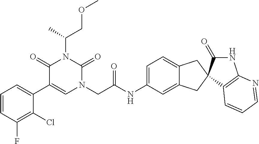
C1=CC(F)=C(Cl)C(C2=CN(CC(NC3=CC=C4C(=C3)CC3(C4)C4=C(N=CC=C4)NC3=O)=O)C(=O)N(C(C)COC)C2=O)=C1
